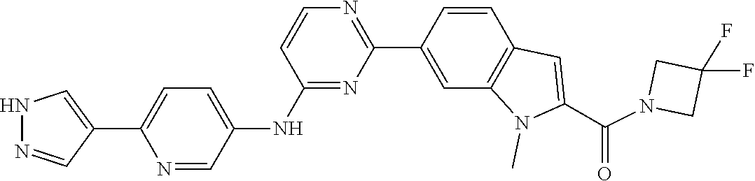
C1(F)(F)CN(C(C2=CC3=C(C=C(C4=NC=CC(NC5=CC=C(C6=CNN=C6)N=C5)=N4)C=C3)N2C)=O)C1
